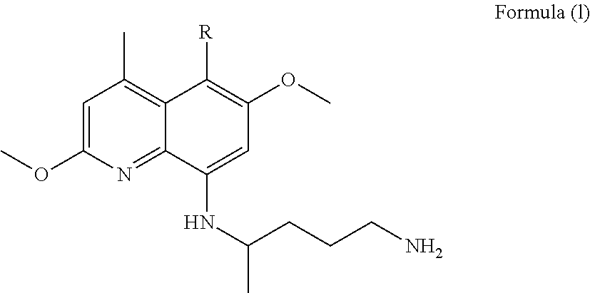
C1=C(OC)N=C2C(=C1C)C([R])=C(OC)C=C2NC(C)CCCN
